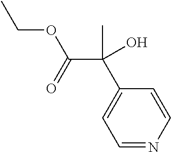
CCOC(C(C1=CC=NC=C1)(C)O)=O
